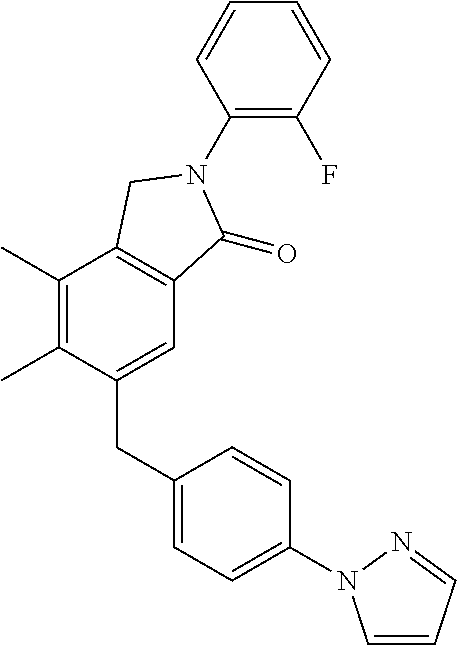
C1(N2C(=O)C3=C(C(C)=C(C)C(CC4=CC=C(N5C=CC=N5)C=C4)=C3)C2)=C(F)C=CC=C1
